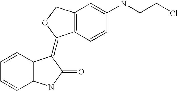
C12=C(C=CC(NCCCl)=C1)C(=C1C3=C(C=CC=C3)NC1=O)OC2
